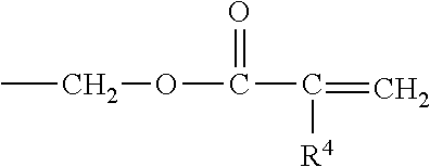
CCOC(C(=C)[R4])=O
